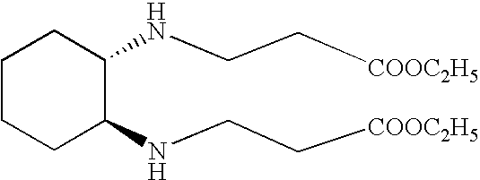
C1(NCC[COOC2H5])C(NCC[COOC2H5])CCCC1
